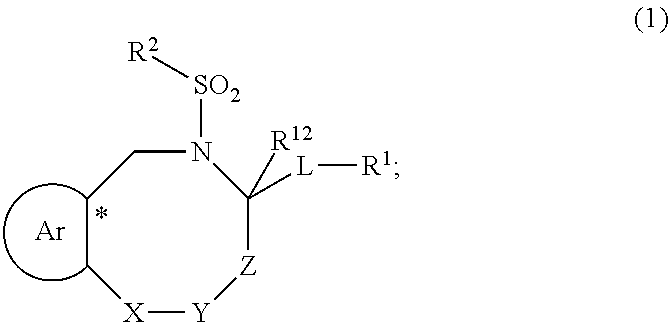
C1CCN([SO2][R2])C([L][R1])([R12])[Z][Y][X]1.[Ar]
